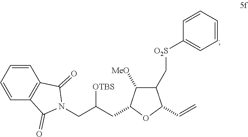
C1=CC=CC2=C1C(=O)N(CC(CC1C([MeO])C(C[O2S]C3=CC=CC=C3)C(C=C)O1)[OTBS])C2=O
